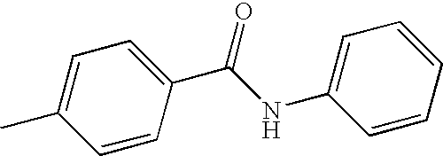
C1=CC(C(NC2=CC=CC=C2)=O)=CC=C1C
